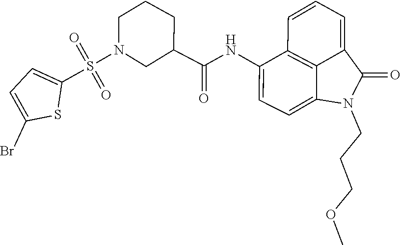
C1(C(NC2=CC=C3C4=C2C=CC=C4C(=O)N3CCCOC)=O)CN(S(=O)(=O)C2=CC=C(Br)S2)CCC1
